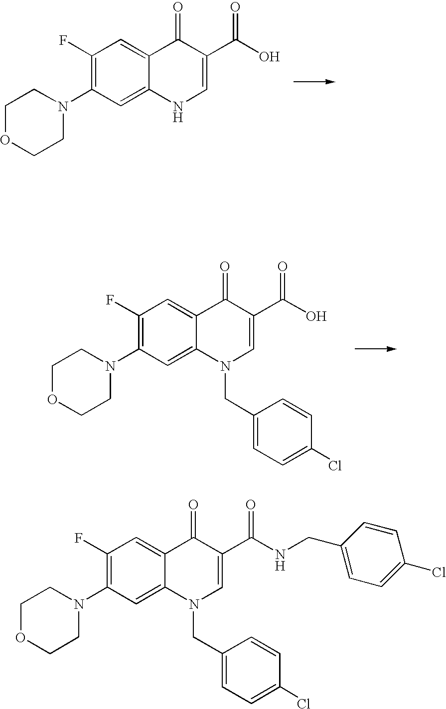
C1(F)=C(N2CCOCC2)C=C2C(=C1)C(=O)C(C(O)=O)=CN2.C1(F)=C(N2CCOCC2)C=C2C(=C1)C(=O)C(C(O)=O)=CN2CC1=CC=C(Cl)C=C1.C1(F)=C(N2CCOCC2)C=C2C(=C1)C(=O)C(C(NCC1=CC=C(Cl)C=C1)=O)=CN2CC1=CC=C(Cl)C=C1
